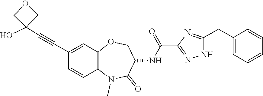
C1(C#CC2(O)COC2)=CC2=C(C=C1)N(C)C(=O)C(NC(C1=NNC(CC3=CC=CC=C3)=N1)=O)CO2
